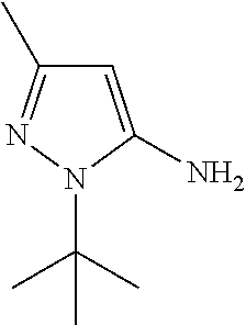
C1=C(N)N(C(C)(C)C)N=C1C
